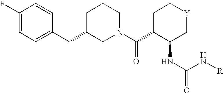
C1(F)=CC=C(CC2CN(C(C3C(NC(=O)N[R])C[Y]CC3)=O)CCC2)C=C1
